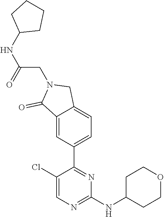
C1(Cl)=CN=C(NC2CCOCC2)N=C1C1=CC=C2C(=C1)C(=O)N(CC(NC1CCCC1)=O)C2
